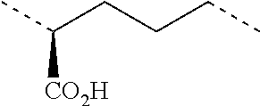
CC(CCCC)[CO2H]
